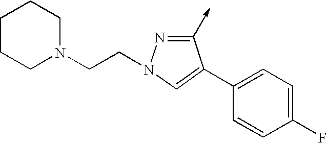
C1CCN(CCN2N=C(->C)C(C3=CC=C(F)C=C3)=C2)CC1
